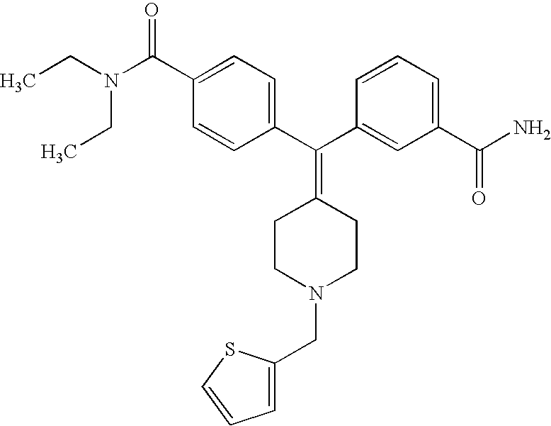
CCN(C(C1=CC=C(C(C2=CC(C(N)=O)=CC=C2)=C2CCN(CC3=CC=CS3)CC2)C=C1)=O)CC
